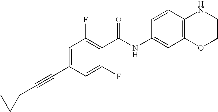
C1(C#CC2CC2)=CC(F)=C(C(NC2=CC3=C(C=C2)NCCO3)=O)C(F)=C1
